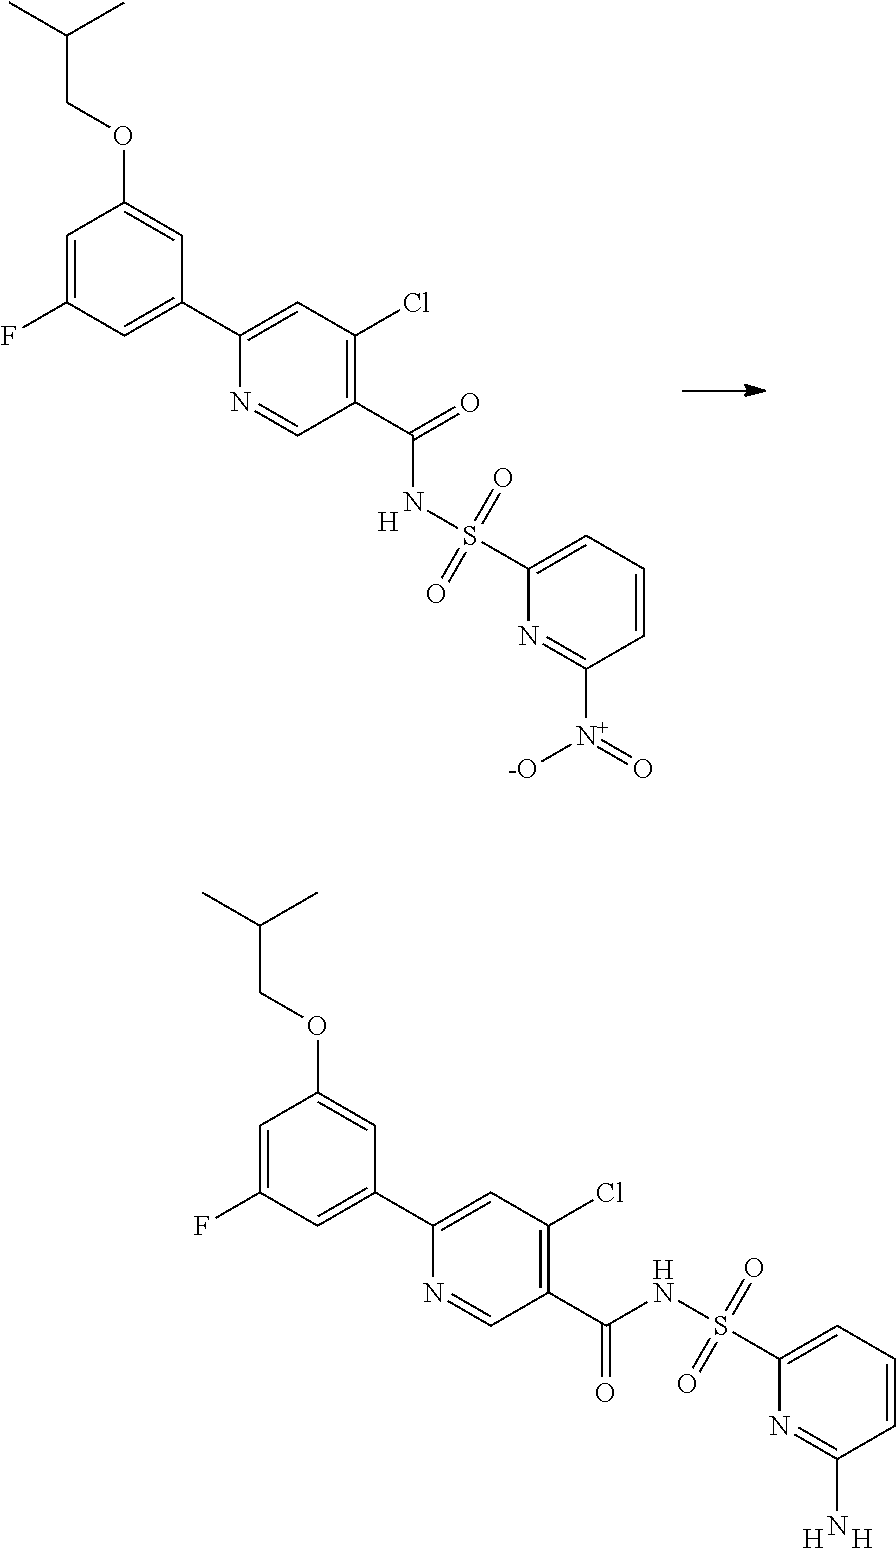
C1=C(F)C=C(C2=CC(Cl)=C(C(=O)NS(C3=CC=CC([N+](=O)[-O])=N3)(=O)=O)C=N2)C=C1OCC(C)C.[H].C1=C(F)C=C(C2=CC(Cl)=C(C(=O)NS(C3=CC=CC(N)=N3)(=O)=O)C=N2)C=C1OCC(C)C.[H].[H]
